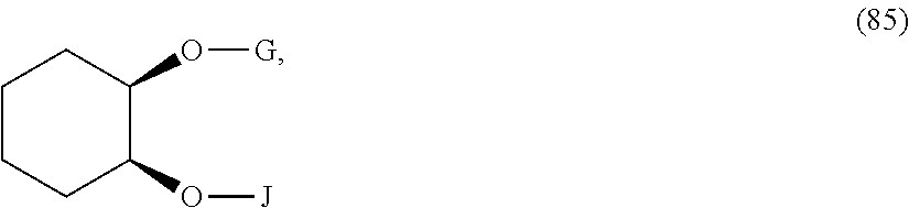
C1CCC(O[J])C(O[G])C1
